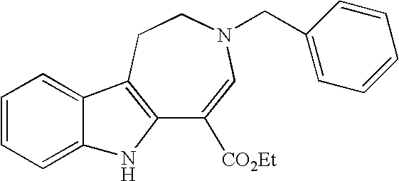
C12=C(CCN(CC3=CC=CC=C3)C=C1[CO2Et])C1=CC=CC=C1N2
